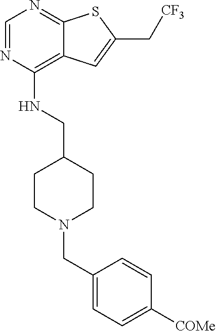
C1=NC(NCC2CCN(CC3=CC=C([COMe])C=C3)CC2)=C2C(=N1)SC(C[CF3])=C2
